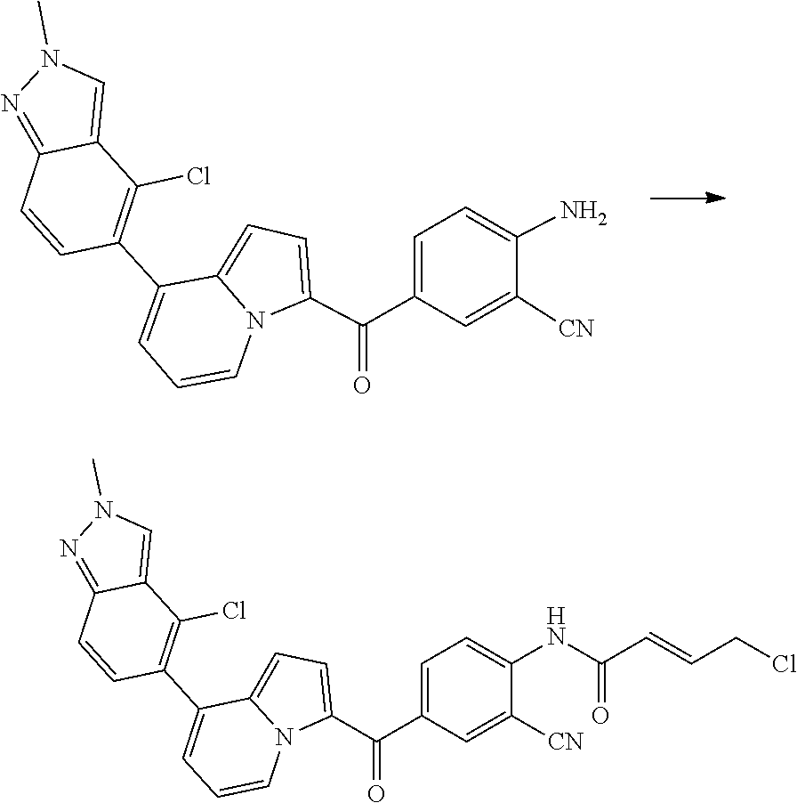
N1(C)C=C2C(=N1)C=CC(C1=CC=CN3C1=CC=C3C(C1=CC=C(N)C([CN])=C1)=O)=C2Cl.N1(C)C=C2C(=N1)C=CC(C1=CC=CN3C1=CC=C3C(C1=CC=C(NC(C=CCCl)=O)C([CN])=C1)=O)=C2Cl
